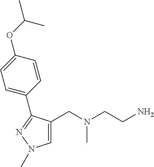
C1=C(CN(CCN)C)C(C2=CC=C(OC(C)C)C=C2)=NN1C
